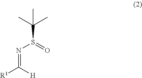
C(S(=O)N=C([R1])[H])(C)(C)C
